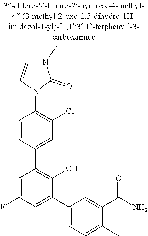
C1(F)=CC(C2=CC(Cl)=C(N3C=CN(C)C3=O)C=C2)=C(O)C(C2=CC=C(C)C(C(=O)N)=C2)=C1
